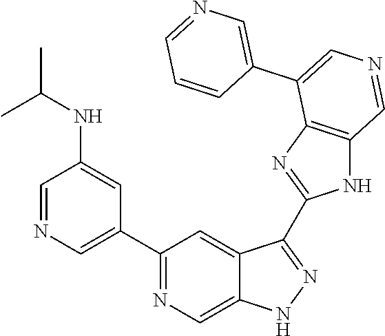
C1(C2=CN=CC(NC(C)C)=C2)=NC=C2C(=C1)C(C1=NC3=C(N1)C=NC=C3C1=CN=CC=C1)=NN2
